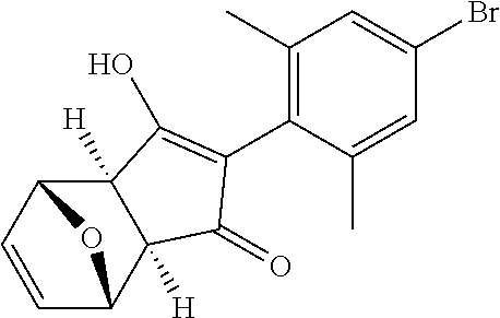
C1(C)=C(C2=C(O)C3([H])C([H])(C4C=CC3O4)C2=O)C(C)=CC(Br)=C1
